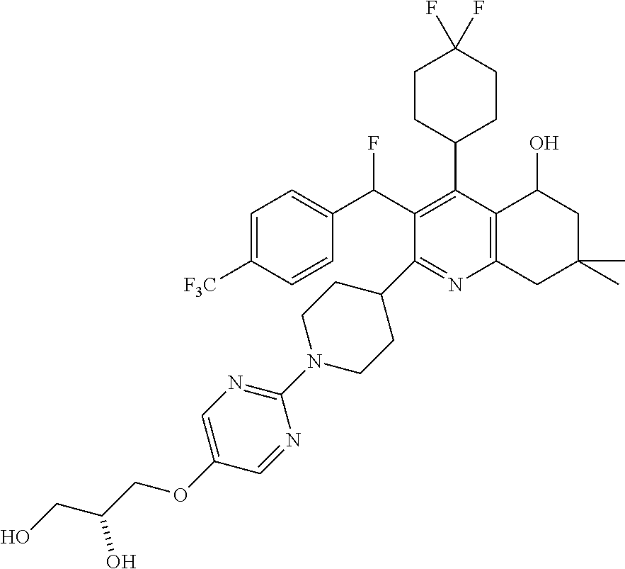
C1=C([F3C])C=CC(C(C2=C(C3CCC(F)(F)CC3)C3=C(N=C2C2CCN(C4=NC=C(OCC(CO)O)C=N4)CC2)CC(C)(C)CC3O)F)=C1
